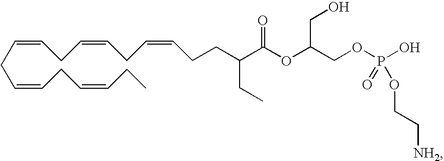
C(C(COP(O)(=O)OCC[NH2])OC(=O)C(CC)CCC=CCC=CCC=CCC=CCC=CCC)O
